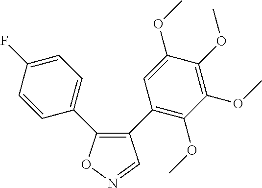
C1(C2=C(OC)C(OC)=C(OC)C(OC)=C2)=C(C2=CC=C(F)C=C2)ON=C1
